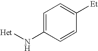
C1=C(N[Het])C=CC([Et])=C1
